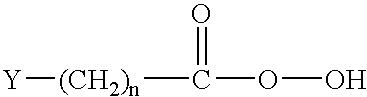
[(CH2)n](C(OO)=O)[Y]
